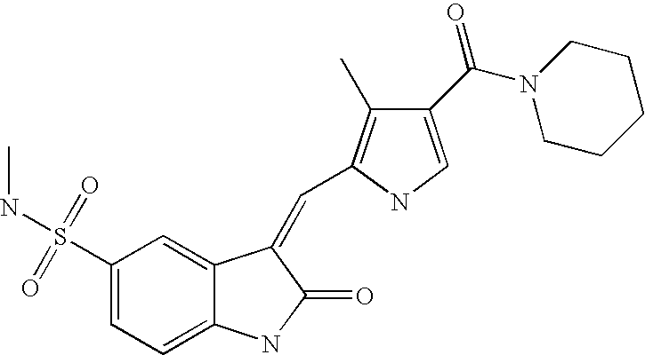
C1(S(NC)(=O)=O)=CC=C2C(=C1)C(=CC1=C(C)C(C(N3CCCCC3)=O)=CN1)C(=O)N2
